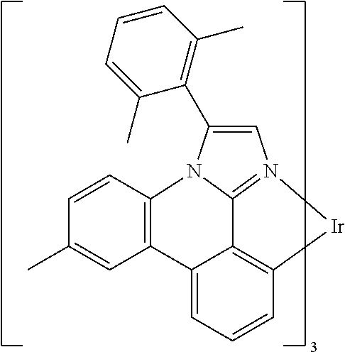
C1=C(C2=C(C)C=CC=C2C)N2C3=N1[Ir]C1=C3C(=CC=C1)C1=C2C=CC(C)=C1
